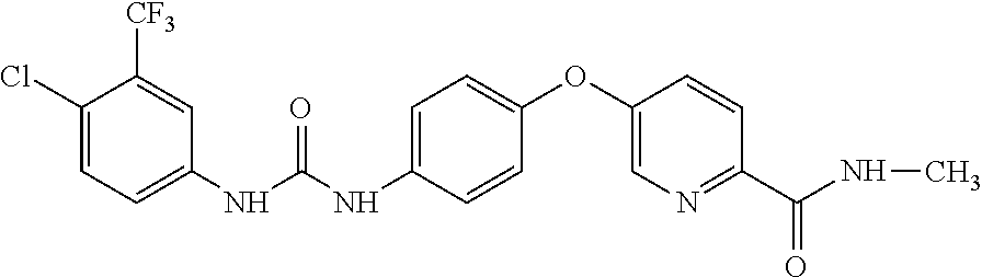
C1(Cl)=CC=C(NC(NC2=CC=C(OC3=CN=C(C(=O)NC)C=C3)C=C2)=O)C=C1[CF3]
